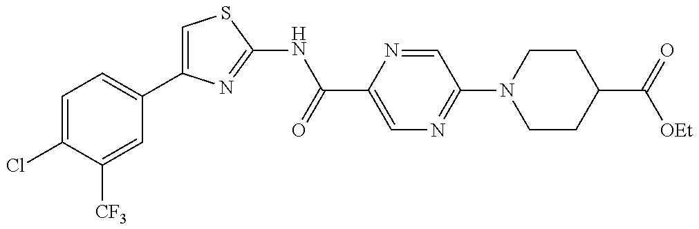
C1=C(C2=CC=C(Cl)C([CF3])=C2)N=C(NC(C2=CN=C(N3CCC(C(=O)[OEt])CC3)C=N2)=O)S1
